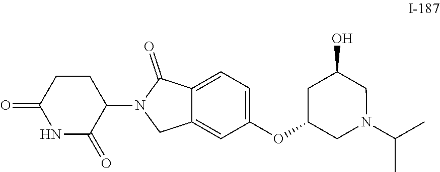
C1=C(OC2CN(C(C)C)CC(O)C2)C=C2CN(C3CCC(=O)NC3=O)C(=O)C2=C1
